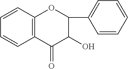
C1=CC2=C(C=C1)C(=O)C(O)C(C1=CC=CC=C1)O2
